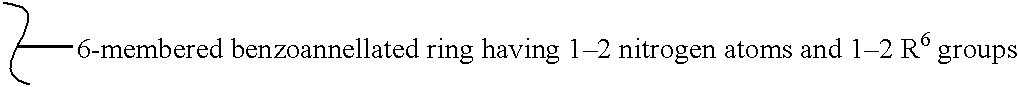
C[6-membered benzoannellated ring having 12 nitrogen atoms and 12 R6 groups]
